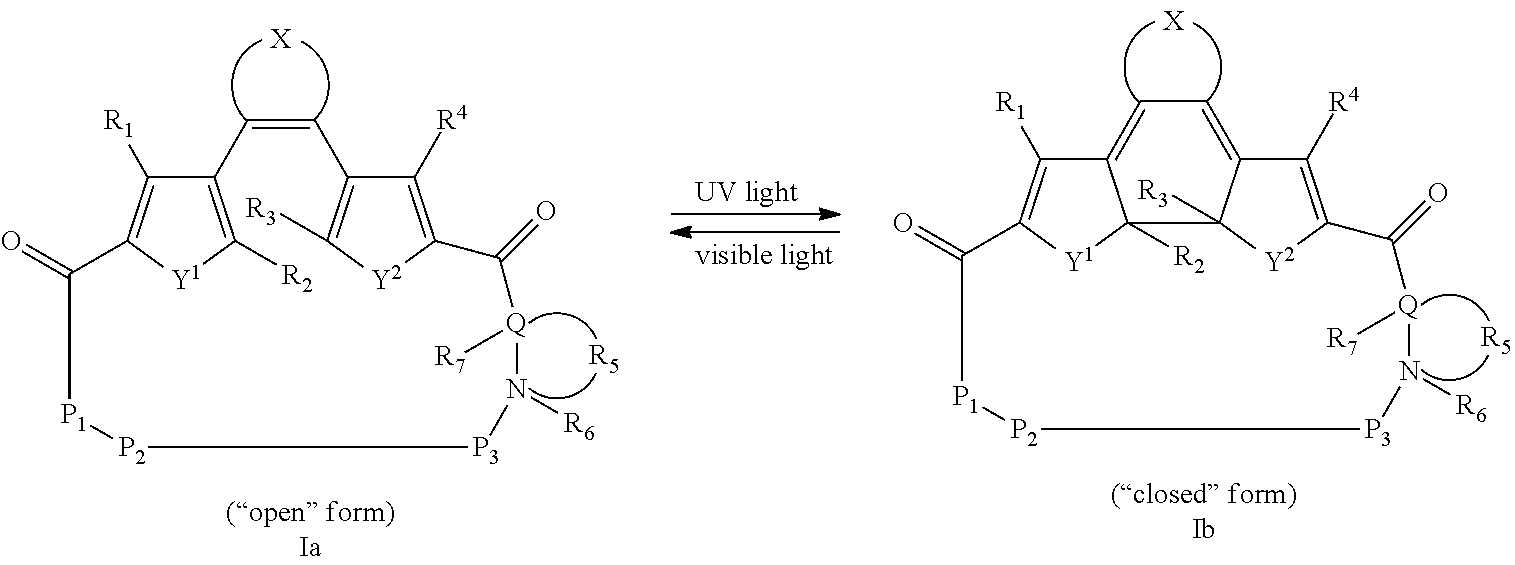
C12=C([R2])[Y1]C(=C1[R1])C(=O)[P1][P2][P3]N([R6])[Q]([R7])C(=O)C1=C([R4])C(=C([R3])[Y2]1)C=C2.[R5].[X].C12=CC=C3C([R4])=C4[Y2]C3([R3])C1([R2])[Y1]C(=C2[R1])C(=O)[P1][P2][P3]N([R6])[Q]([R7])C4=O.[R5].[X].[UV light]
